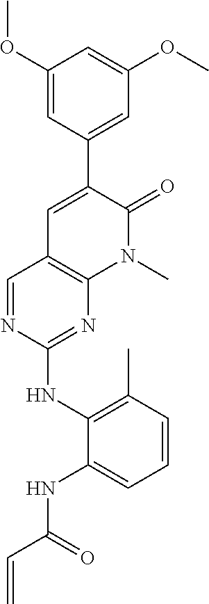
C1(OC)=CC(C2=CC3=C(N(C)C2=O)N=C(NC2=C(C)C=CC=C2NC(C=C)=O)N=C3)=CC(OC)=C1
